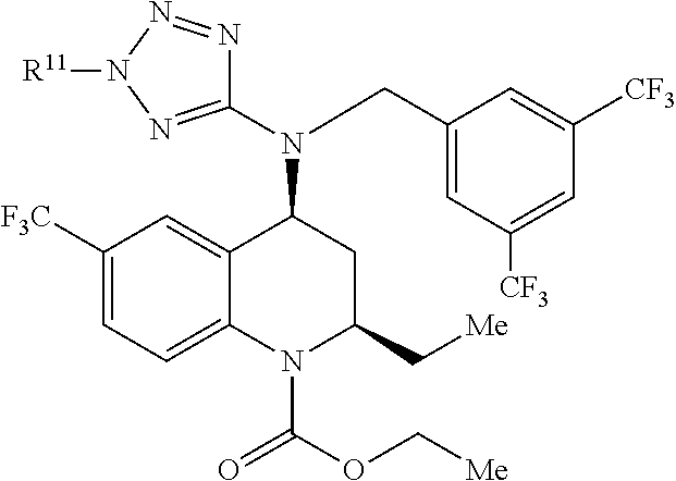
C1(N(CC2=CC([CF3])=CC([CF3])=C2)C2C3=CC([F3C])=CC=C3N(C(OC[Me])=O)C(C[Me])C2)=NN([R11])N=N1
